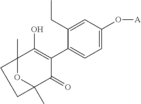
C1=C(O[A])C=C(CC)C(C2=C(O)C3(C)OC(C)(C2=O)CC3)=C1
